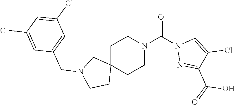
C1C2(CCN(C(N3N=C(C(=O)O)C(Cl)=C3)=O)C1)CN(CC1=CC(Cl)=CC(Cl)=C1)CC2
